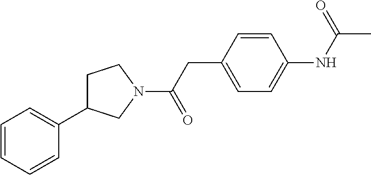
C1=CC=CC(C2CCN(C(CC3=CC=C(NC(C)=O)C=C3)=O)C2)=C1
